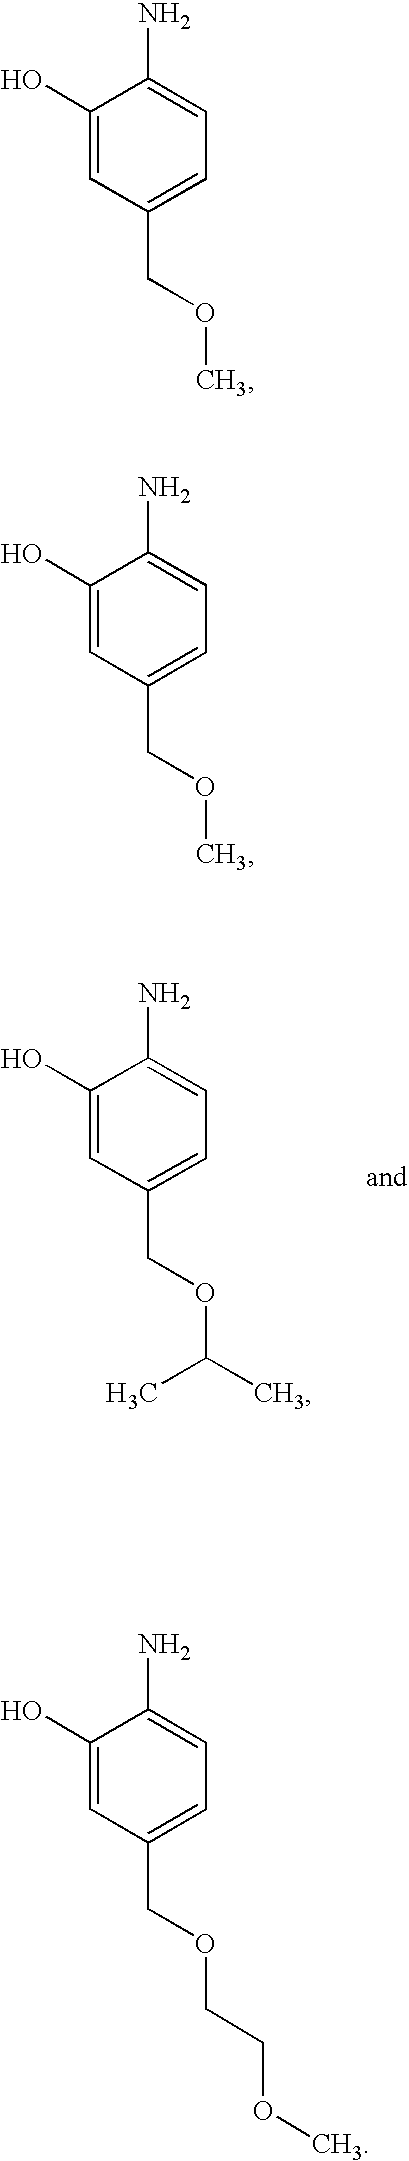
C1(O)=CC(COC(C)C)=CC=C1N.C1(O)=CC(COC)=CC=C1N.C1(O)=CC(COC)=CC=C1N.C1(O)=CC(COCCOC)=CC=C1N
